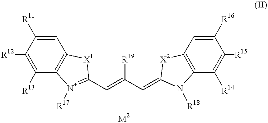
C1([R12])=C([R13])C2=C(C=C1[R11])[X1]C(C=C(C=C1[X2]C3=C(C([R14])=C([R15])C([R16])=C3)N1[R18])[R19])=[N+]2[R17]
